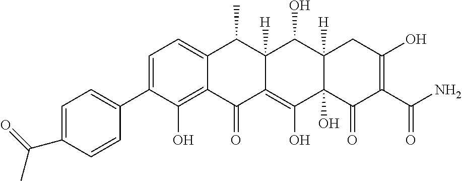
C1=C(C2=CC=C(C(=O)C)C=C2)C(O)=C2C(=C1)C(C)C1([H])C(=C(O)C3(O)C([H])(C1O)CC(O)=C(C(N)=O)C3=O)C2=O
